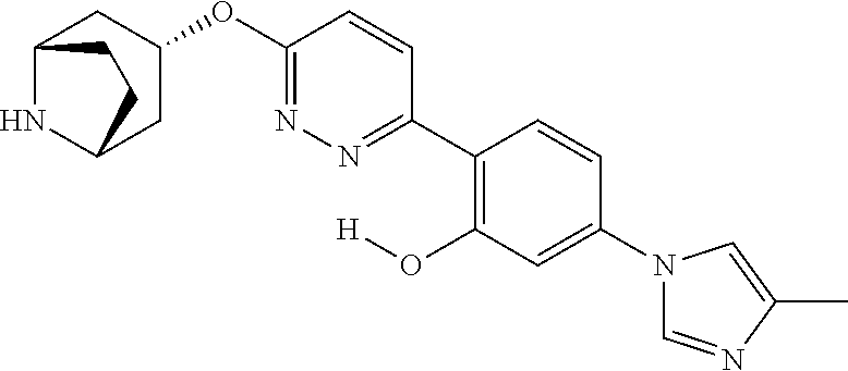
C12NC(CC(OC3=NN=C(C4=C(O[H])C=C(N5C=NC(C)=C5)C=C4)C=C3)C1)CC2
